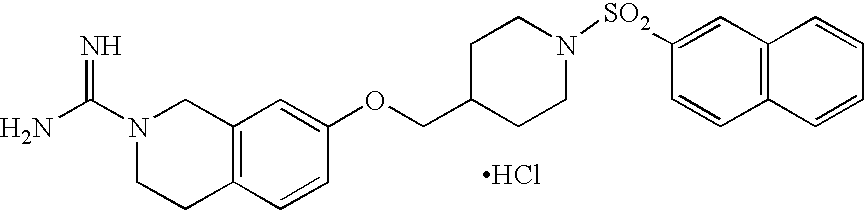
Cl.N1(C(N)=N)CCC2=C(C1)C=C(OCC1CCN([SO2]C3=CC4=C(C=C3)C=CC=C4)CC1)C=C2
